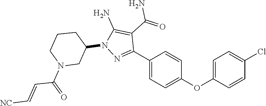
N1(C2CN(C(C=C[NC])=O)CCC2)N=C(C2=CC=C(OC3=CC=C(Cl)C=C3)C=C2)C(C(N)=O)=C1N
